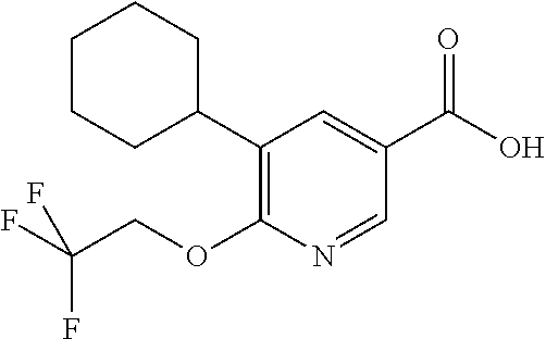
C1(C2CCCCC2)=C(OCC(F)(F)F)N=CC(C(O)=O)=C1
